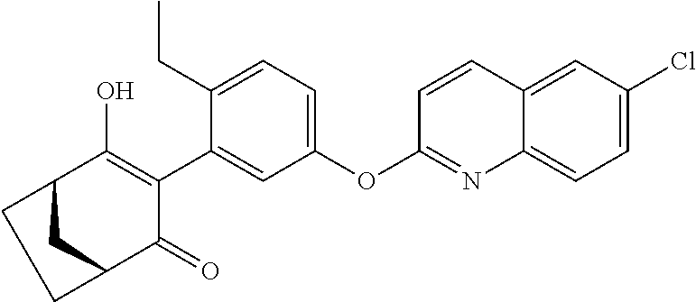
C12CC(C(=O)C(C3=CC(OC4=NC5=CC=C(Cl)C=C5C=C4)=CC=C3CC)=C1O)CC2
